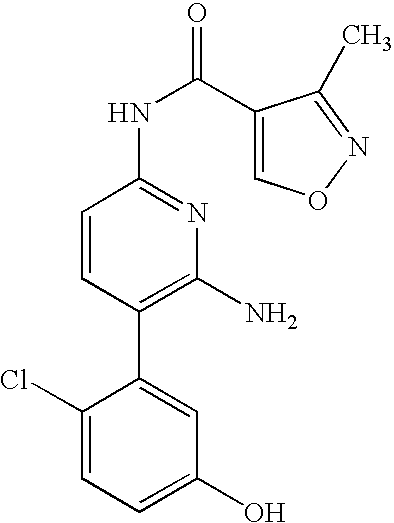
C1(Cl)=CC=C(O)C=C1C1=C(N)N=C(NC(C2=CON=C2C)=O)C=C1
